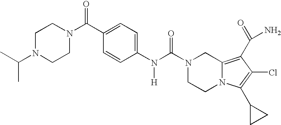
N(C(N1CCN2C(=C(C(=O)N)C(Cl)=C2C2CC2)C1)=O)([H])C1=CC=C(C(N2CCN(C(C)C)CC2)=O)C=C1
